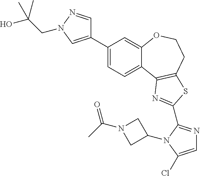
C1=C(C2=CN(CC(C)(O)C)N=C2)C=C2C(=C1)C1=C(CCO2)SC(C2=NC=C(Cl)N2C2CN(C(=O)C)C2)=N1
